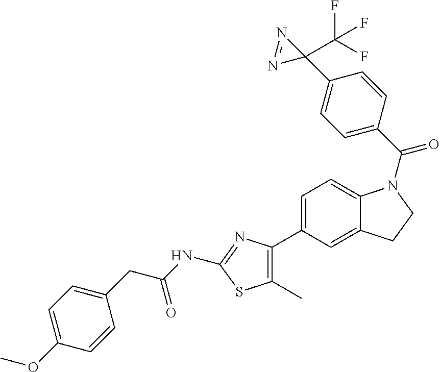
C1=C(C2=C(C)SC(NC(CC3=CC=C(OC)C=C3)=O)=N2)C=C2C(=C1)N(C(C1=CC=C(C3(C(F)(F)F)N=N3)C=C1)=O)CC2
